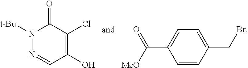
N1=CC(O)=C(Cl)C(=O)N1[t-Bu].C1(C([MeO])=O)=CC=C(CBr)C=C1
